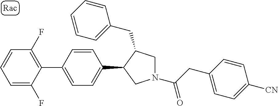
C1(C2=CC=C(C3CN(C(=O)CC4=CC=C([CN])C=C4)CC3CC3=CC=CC=C3)C=C2)=C(F)C=CC=C1F
